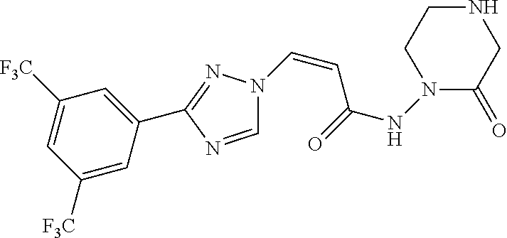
C(=CC(NN1C(=O)CNCC1)=O)N1C=NC(C2=CC([F3C])=CC([F3C])=C2)=N1
